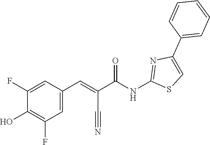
C1=CC=C(C2=CSC(NC(C(=CC3=CC(F)=C(O)C(F)=C3)C#N)=O)=N2)C=C1
